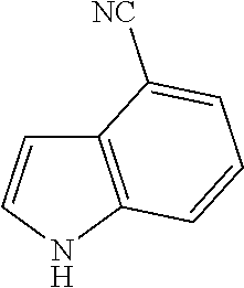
C12=C(NC=C1)C=CC=C2[NC]
